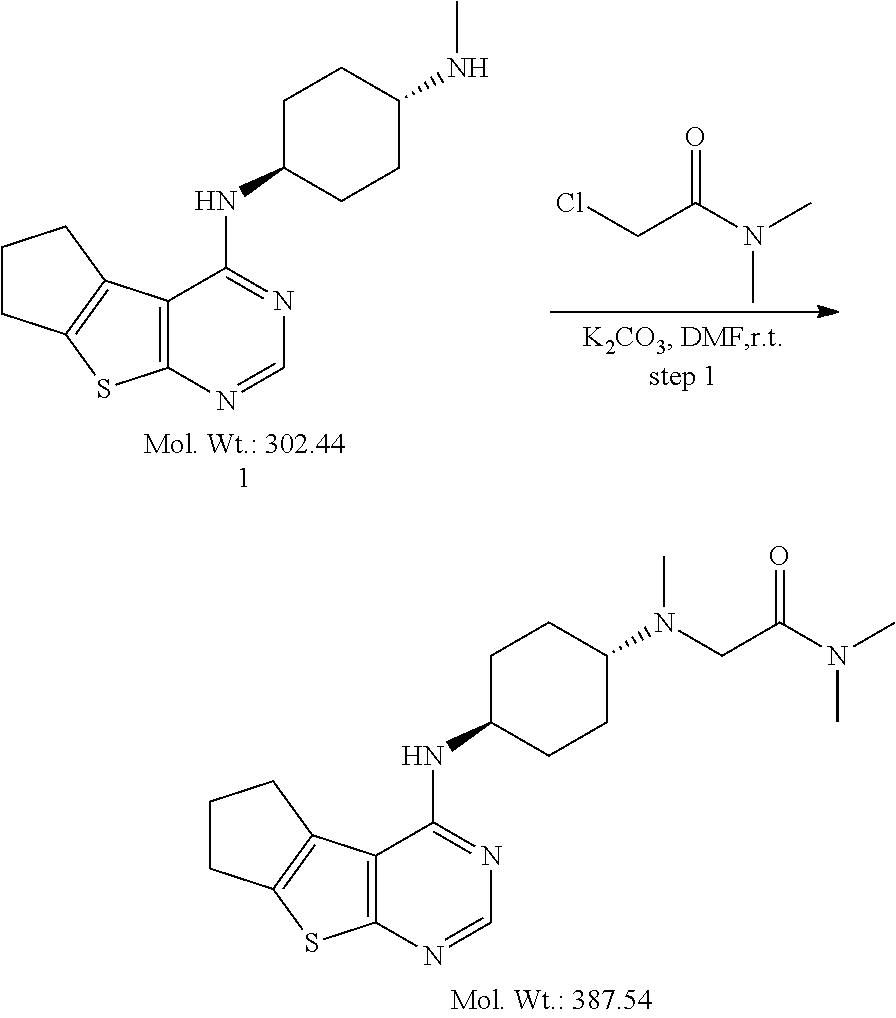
C12=C(N=CN=C1NC1CCC(N(C)CC(N(C)C)=O)CC1)SC1=C2CCC1.C12=C(N=CN=C1NC1CCC(NC)CC1)SC1=C2CCC1.O=C(N(C)C)CCl
